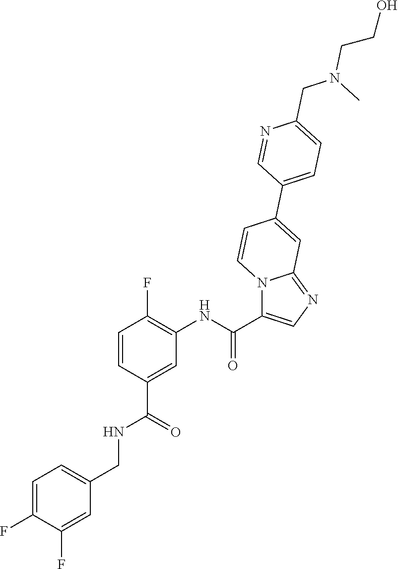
C1=CC(C(=O)NCC2=CC=C(F)C(F)=C2)=CC(NC(=O)C2=CN=C3N2C=CC(C2=CC=C(CN(C)CCO)N=C2)=C3)=C1F
